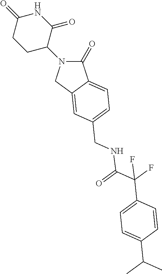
C1(=O)N(C2CCC(=O)NC2=O)CC2=CC(CNC(C(C3=CC=C(C(C)C)C=C3)(F)F)=O)=CC=C12
